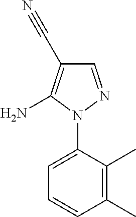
C1=C(N2N=CC(C#N)=C2N)C(C)=C(C)C=C1
